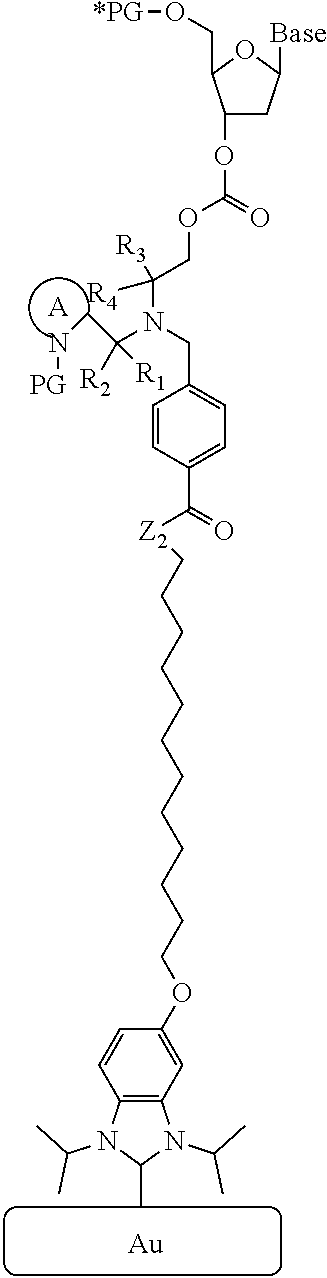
C1=CC2=C(C=C1OCCCCCCCCCCCC[Z2]C(C1=CC=C(CN(C([R4])([R3])COC(=O)OC3CC([Base])OC3CO[*PG])C(CN[PG])([R1])[R2])C=C1)=O)N(C(C)C)C(C)N2C(C)C.[Au].[A]
